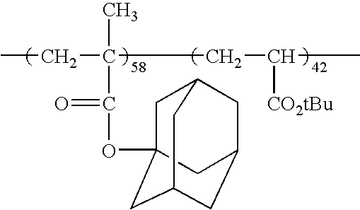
CCC(CC([CO2tBu])C)(C)C(OC12CC3CC(CC(C1)C3)C2)=O
